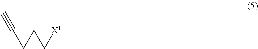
C(C#C)CC[X1]
